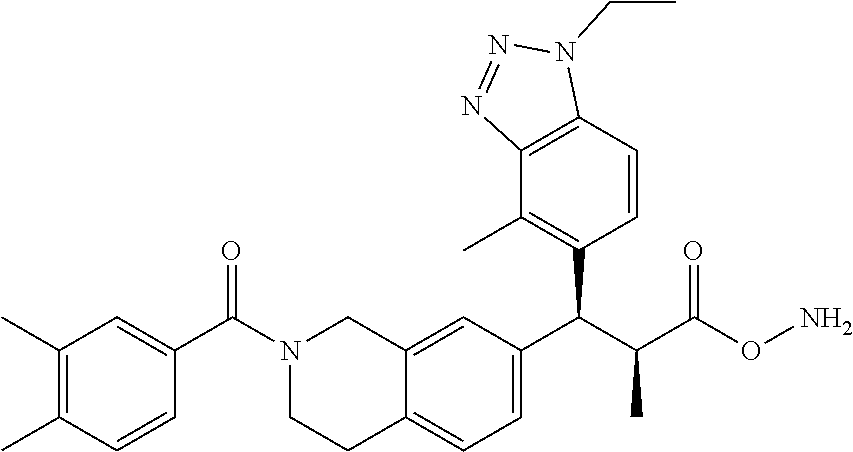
C1(C)=C(C)C=CC(C(N2CCC3=CC=C(C(C(C(ON)=O)C)C4=C(C)C5=C(C=C4)N(CC)N=N5)C=C3C2)=O)=C1
